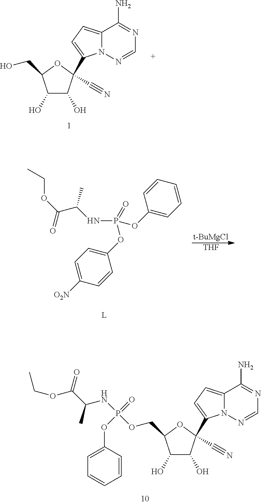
C1(O)C(O)C(C#N)(C2=CC=C3N2N=CN=C3N)OC1CO.[t-BuMgCl].[THF].CCOC(C(NP(OC1=CC=CC=C1)(=O)OC1=CC=C([O2N])C=C1)C)=O.C1(O)C(O)C(C#N)(C2=CC=C3N2N=CN=C3N)OC1COP(NC(C(OCC)=O)C)(=O)OC1=CC=CC=C1
